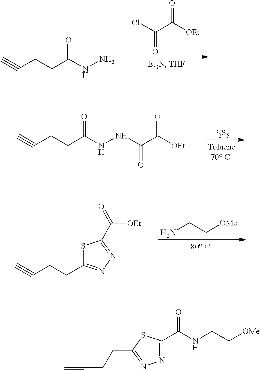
ClC(C([OEt])=O)=O.C#CCCC(NN)=O.[P2S5].C#CCCC(NNC(C([OEt])=O)=O)=O.NCC[OMe].C#CCCC1=NN=C(C([OEt])=O)S1.N1=C(C(=O)NCC[OMe])SC(CCC#C)=N1
